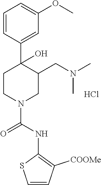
Cl.C1=CC(C2(O)CCN(C(NC3=C([COOMe])C=CS3)=O)CC2CN(C)C)=CC(OC)=C1
